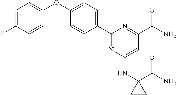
C1(C2=CC=C(OC3=CC=C(F)C=C3)C=C2)=NC(NC2(C(=O)N)CC2)=CC(C(=O)N)=N1
